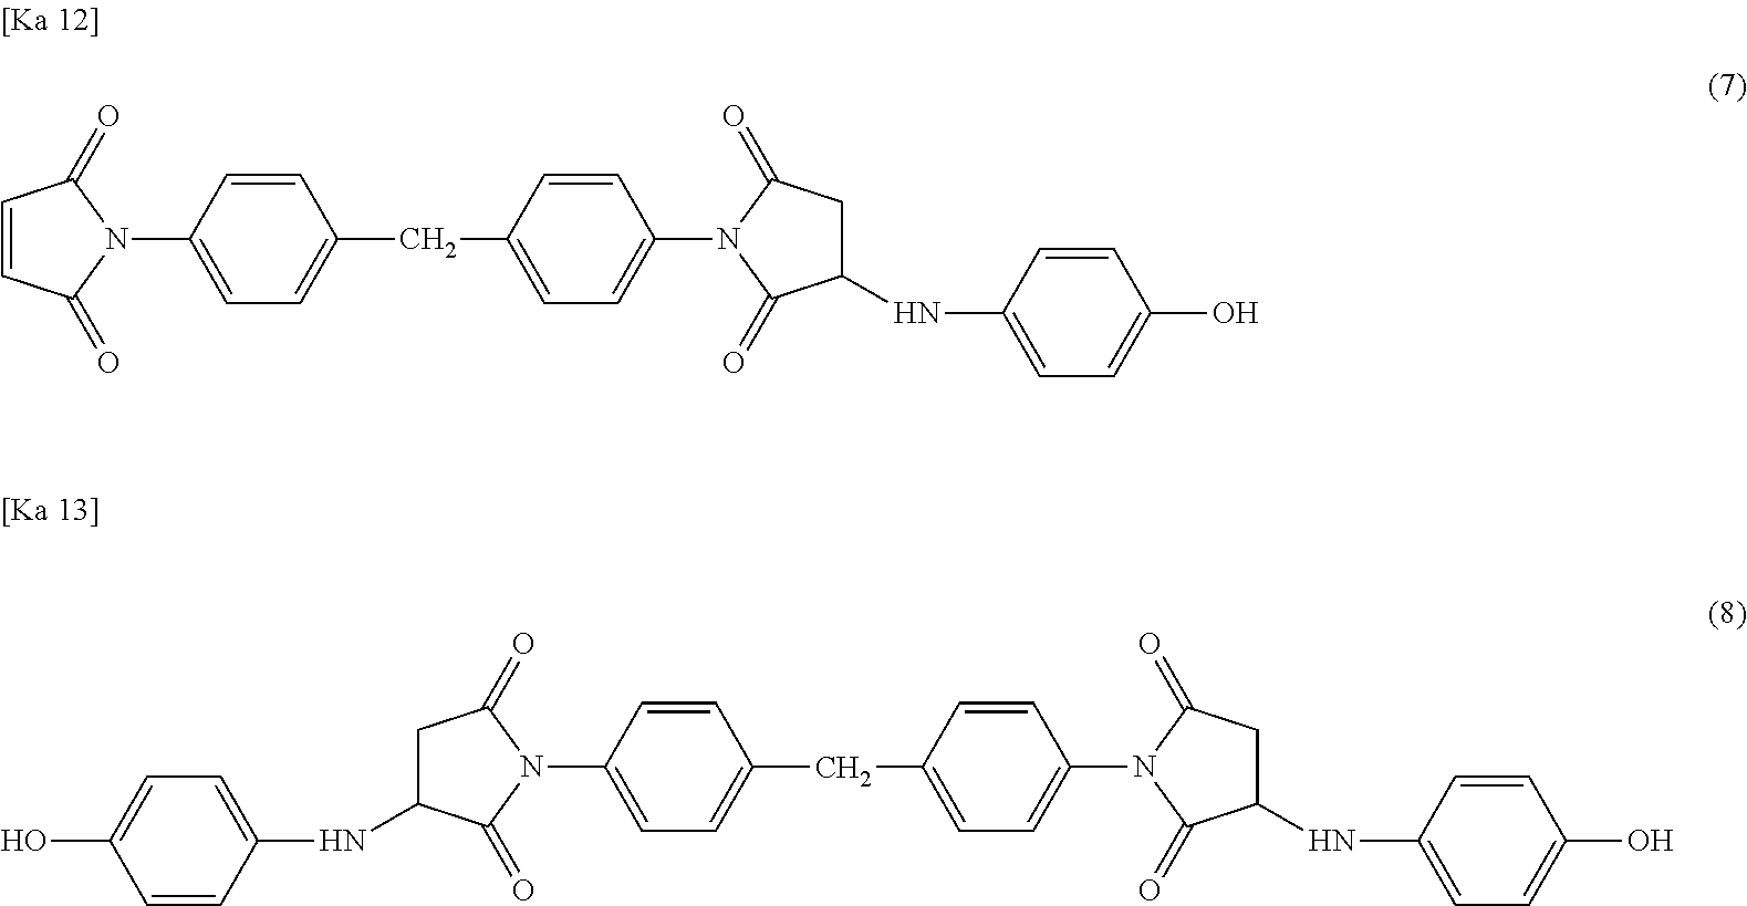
C1=CC(=O)N(C2=CC=C(CC3=CC=C(N4C(=O)CC(NC5=CC=C(O)C=C5)C4=O)C=C3)C=C2)C1=O.C1C(NC2=CC=C(O)C=C2)C(=O)N(C2=CC=C(CC3=CC=C(N4C(=O)CC(NC5=CC=C(O)C=C5)C4=O)C=C3)C=C2)C1=O
